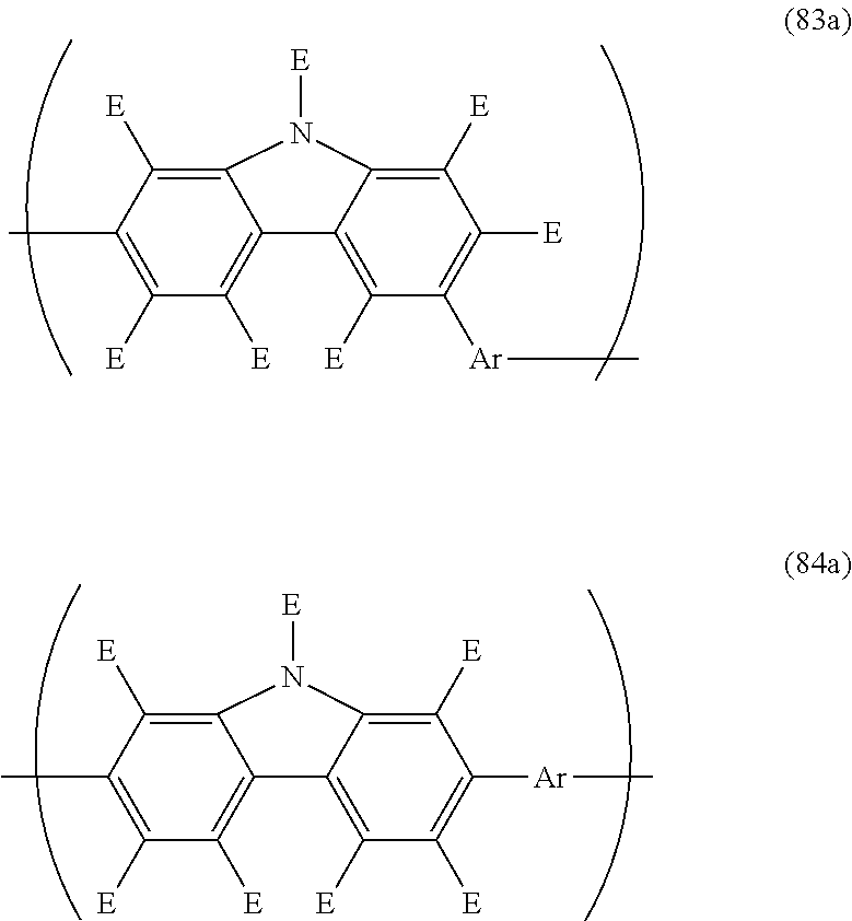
C12=C([E])C(C)=C([E])C([E])=C1C1=C([E])C([E])=C([Ar]C)C([E])=C1N2[E].C12=C([E])C(C)=C([E])C([E])=C1C1=C([E])C([Ar]C)=C([E])C([E])=C1N2[E]
